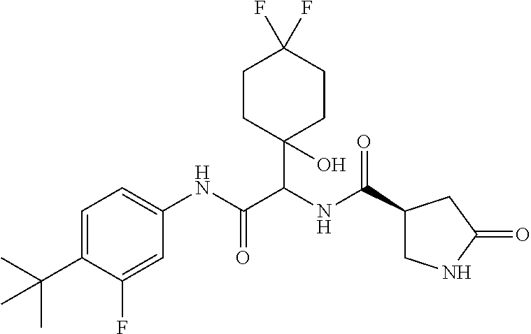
C1=C(C(C)(C)C)C(F)=CC(NC(C(NC(=O)C2CNC(=O)C2)C2(O)CCC(F)(F)CC2)=O)=C1
